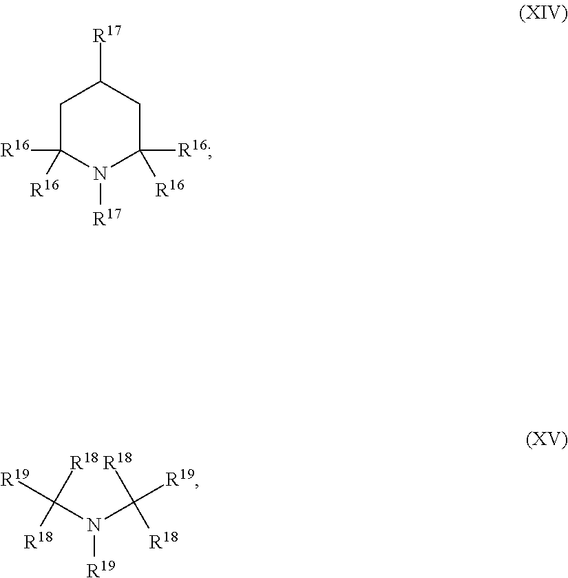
C1C([R16])([R16])N([R17])C([R16])([R16])CC1[R17].N([R19])(C([R19])([R18])[R18])C([R18])([R18])[R19]
